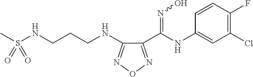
CS(NCCCNC1=NON=C1C(NC1=CC(Cl)=C(F)C=C1)=NO)(=O)=O
